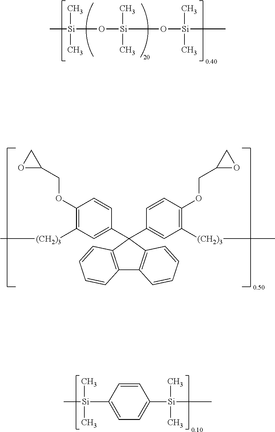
C[Si](C)(C)O[Si](O[Si](C)(C)C)(C)C.C12=C(C(C3=CC([(CH2)3]C)=C(OCC4OC4)C=C3)(C3=CC([(CH2)3]C)=C(OCC4OC4)C=C3)C3=C1C=CC=C3)C=CC=C2.C[Si](C)(C)C1=CC=C([Si](C)(C)C)C=C1
